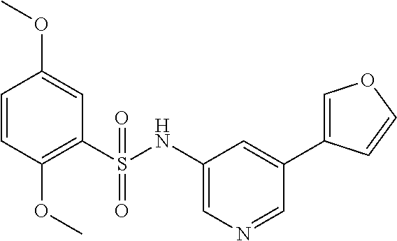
C1=CC(OC)=C(S(NC2=CN=CC(C3=COC=C3)=C2)(=O)=O)C=C1OC
